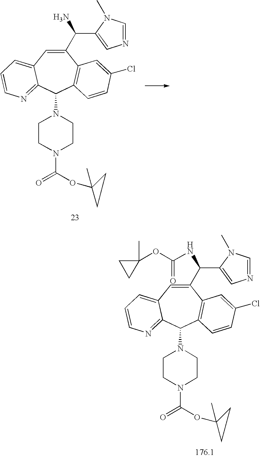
C1(C(NC(OC2(C)CC2)=O)C2=CN=CN2C)=CC2=CC=CN=C2C(N2CCN(C(=O)OC3(C)CC3)CC2)C2=C1C=C(Cl)C=C2.C1(C(N)C2=CN=CN2C)=CC2=CC=CN=C2C(N2CCN(C(=O)OC3(C)CC3)CC2)C2=C1C=C(Cl)C=C2
